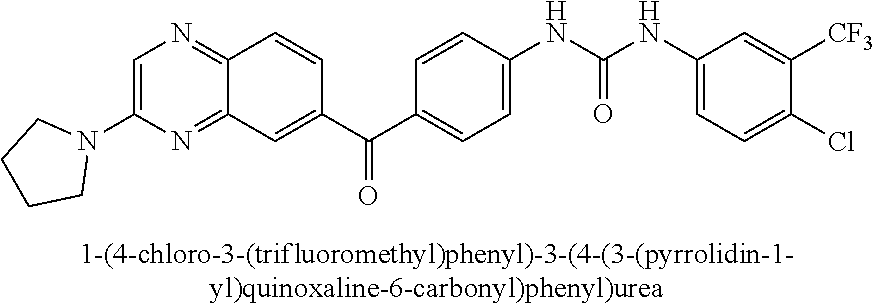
C1(N2CCCC2)=CN=C2C(=N1)C=C(C(C1=CC=C(NC(NC3=CC=C(Cl)C([CF3])=C3)=O)C=C1)=O)C=C2
